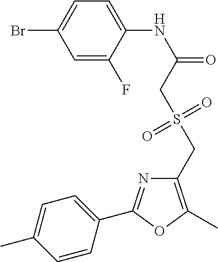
C1=C(F)C(NC(=O)CS(CC2=C(C)OC(C3=CC=C(C)C=C3)=N2)(=O)=O)=CC=C1Br
